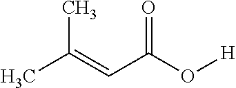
CC(=CC(O[H])=O)C
